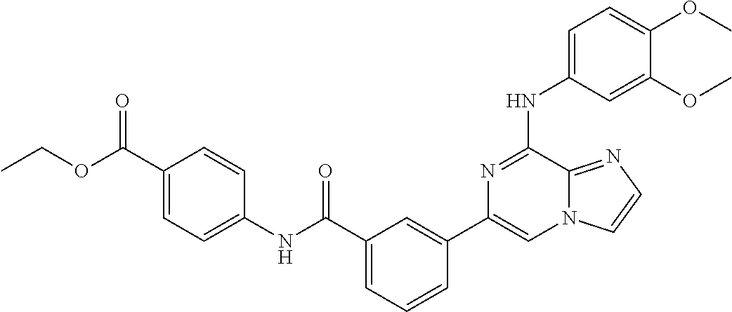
C1=C(NC2=NC(C3=CC(C(=O)NC4=CC=C(C(=O)OCC)C=C4)=CC=C3)=CN3C2=NC=C3)C=C(OC)C(OC)=C1
